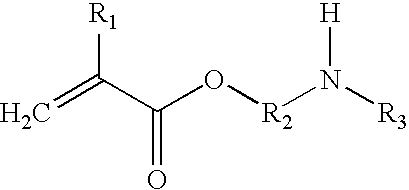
C=C(C(O[R2]N([R3])[H])=O)[R1]
